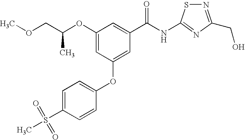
C1(OC(COC)C)=CC(OC2=CC=C(S(C)(=O)=O)C=C2)=CC(C(NC2=NC(CO)=NS2)=O)=C1
